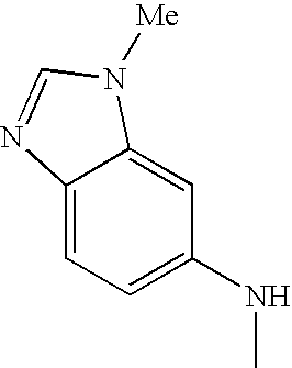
C12=CC=C(NC)C=C1N([Me])C=N2
